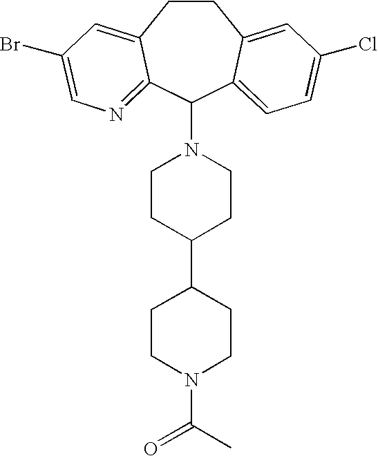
C1CC2=CC(Br)=CN=C2C(N2CCC(C3CCN(C(C)=O)CC3)CC2)C2=CC=C(Cl)C=C12
